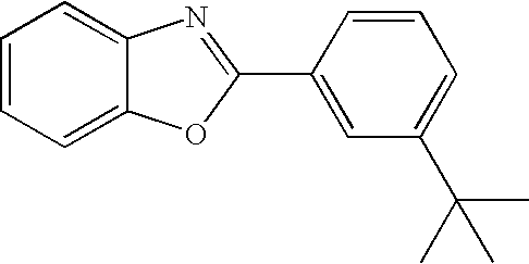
C1=CC=C2C(=C1)N=C(C1=CC(C(C)(C)C)=CC=C1)O2
